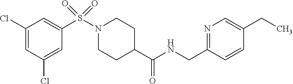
C1(Cl)=CC(Cl)=CC(S(N2CCC(C(NCC3=NC=C(CC)C=C3)=O)CC2)(=O)=O)=C1
